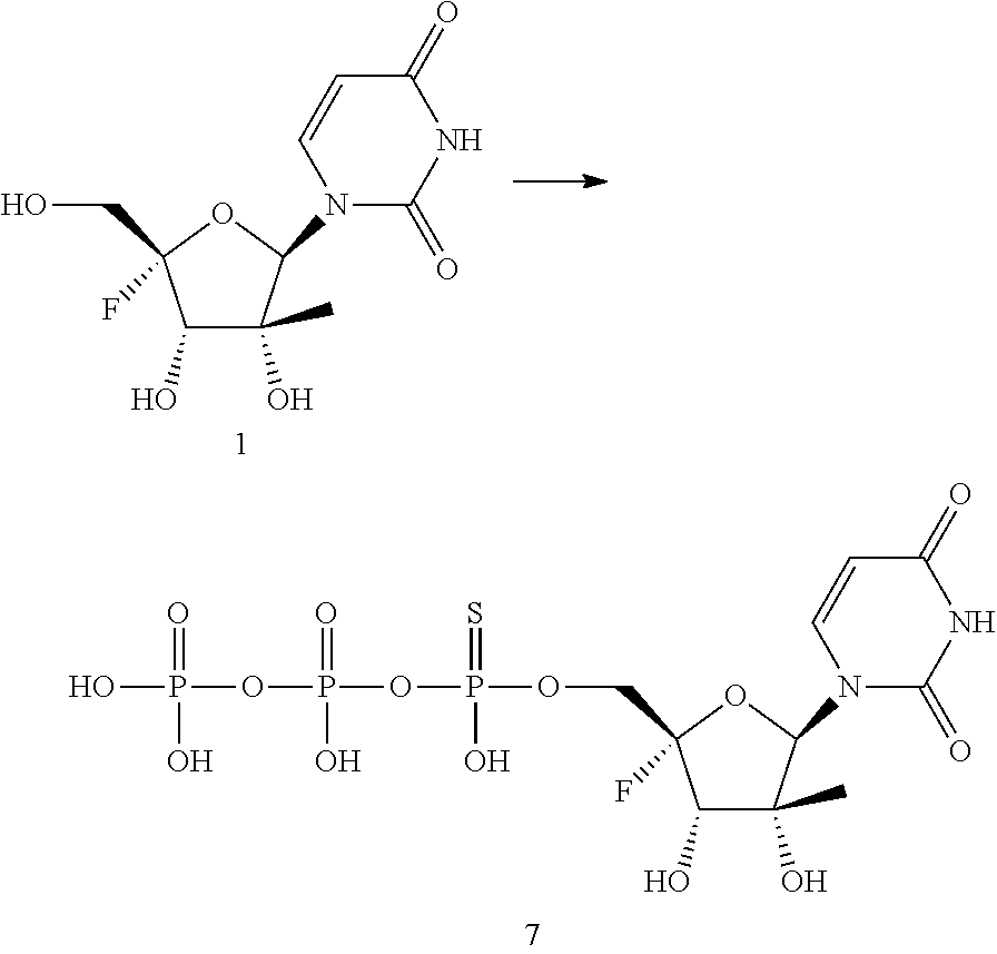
N1(C2C(C)(O)C(O)C(F)(CO)O2)C(=O)NC(=O)C=C1.N1(C2C(C)(O)C(O)C(F)(COP(OP(OP(O)(=O)O)(=O)O)(=S)O)O2)C(=O)NC(=O)C=C1
